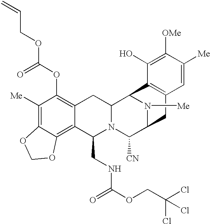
C1([Me])=C2C(=C3C(=C1OC(OCC=C)=O)CC1N(C3CNC(=O)OCC(Cl)(Cl)Cl)C([CN])C3N([Me])C1C1=C(C3)C=C([Me])C([OMe])=C1O)OCO2
